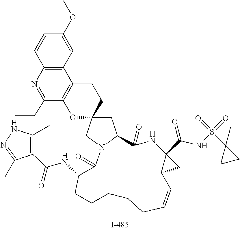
C1=CC2=C(C=C1OC)C1=C(C(CC)=N2)OC2(CC1)CC1N(C2)C(=O)C(NC(C2=C(C)NN=C2C)=O)CCCCCC=CC2C(C(NS(C3(C)CC3)(=O)=O)=O)(C2)NC1=O
